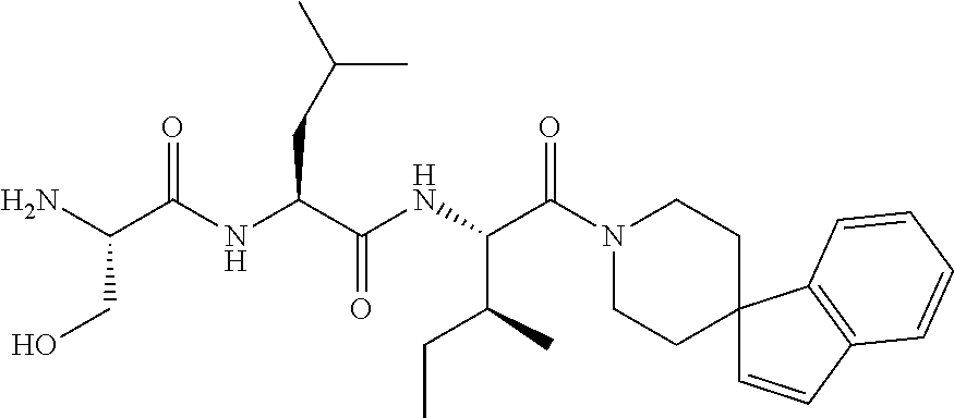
N(C(C(NC(C(N1CCC2(CC1)C=CC1=C2C=CC=C1)=O)C(CC)C)=O)CC(C)C)C(C(CO)N)=O
